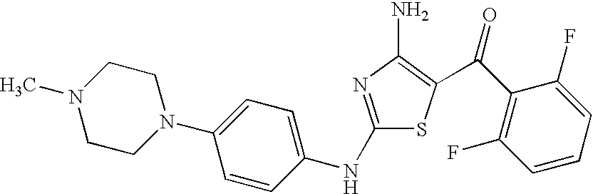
N(C1=NC(N)=C(C(=O)C2=C(F)C=CC=C2F)S1)C1=CC=C(N2CCN(C)CC2)C=C1
